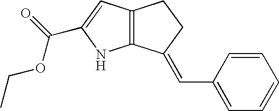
C12=C(C=C(C(=O)OCC)N1)CCC2=CC1=CC=CC=C1
